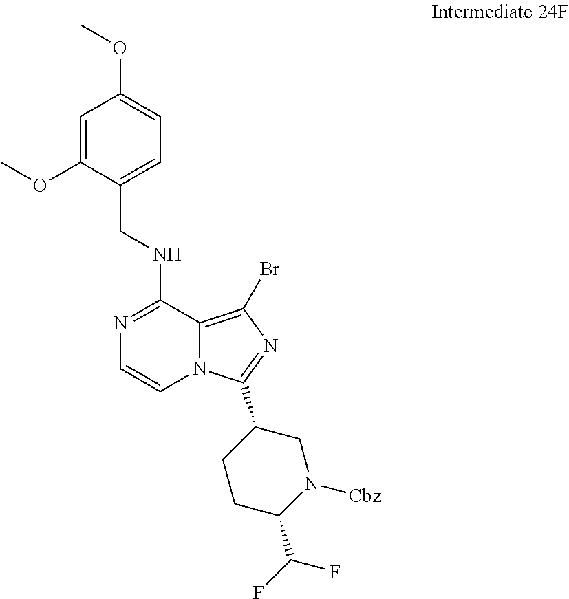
C1=C(OC)C(CNC2=NC=CN3C2=C(Br)N=C3C2CCC(C(F)F)N([Cbz])C2)=CC=C1OC
